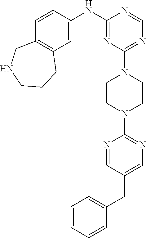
C1=CC=CC=C1CC1=CN=C(N2CCN(C3=NC=NC(NC4=CC5=C(C=C4)CNCCC5)=N3)CC2)N=C1
